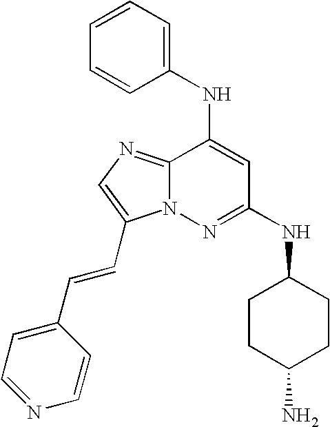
C12=NC=C(C=CC3=CC=NC=C3)N1N=C(NC1CCC(N)CC1)C=C2NC1=CC=CC=C1
